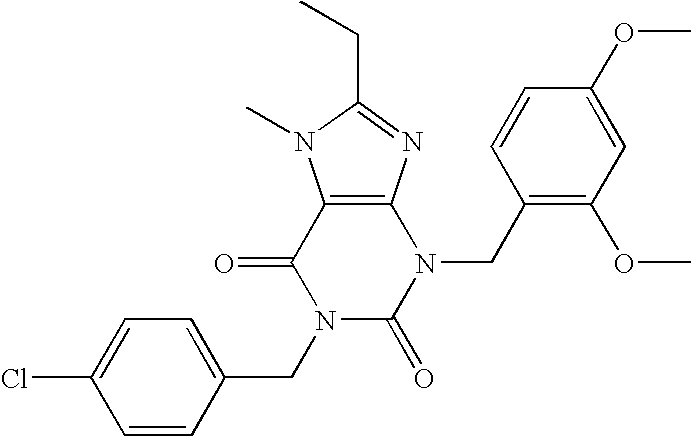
C12=C(N=C(CC)N1C)N(CC1=C(OC)C=C(OC)C=C1)C(=O)N(CC1=CC=C(Cl)C=C1)C2=O
